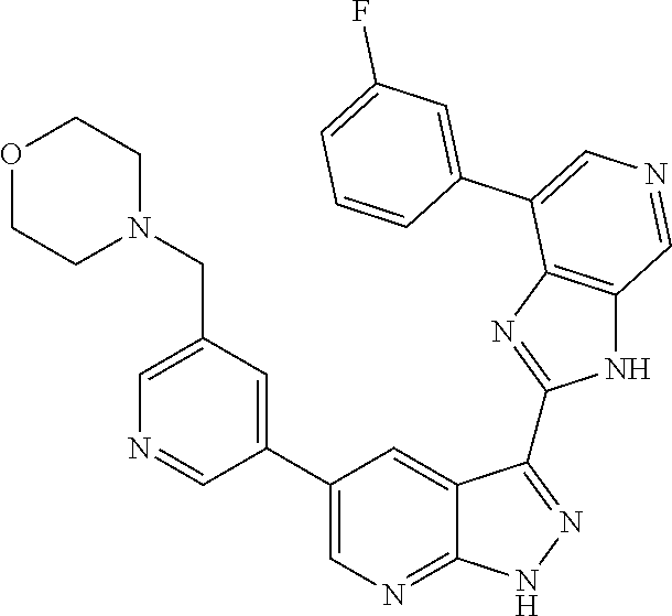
C1=C(CN2CCOCC2)C=C(C2=CN=C3C(=C2)C(C2=NC4=C(N2)C=NC=C4C2=CC(F)=CC=C2)=NN3)C=N1
